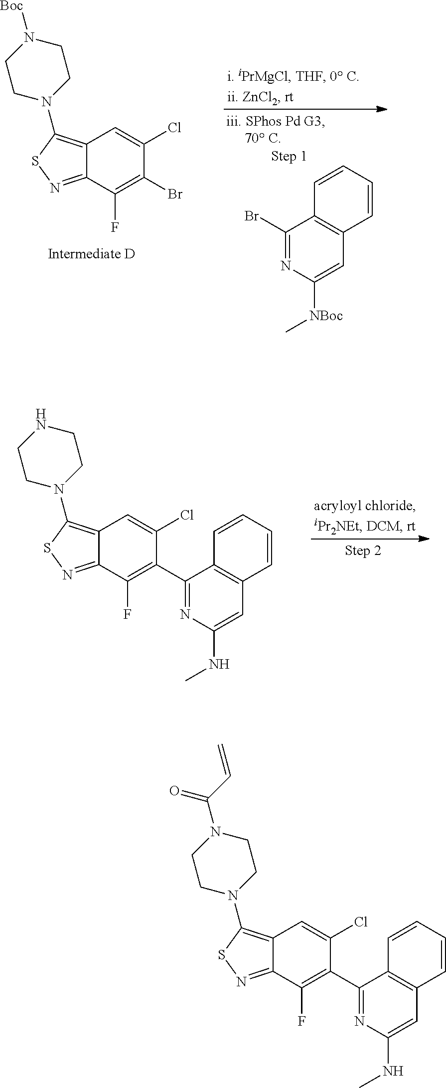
C1(Br)=NC([NBoc]C)=CC2=C1C=CC=C2.BrC1=C(F)C2=NSC(N3CCN([Boc])CC3)=C2C=C1Cl.C1(C2=C(F)C3=NSC(N4CCNCC4)=C3C=C2Cl)=NC(NC)=CC2=C1C=CC=C2.C1(C2=C(F)C3=NSC(N4CCN(C(C=C)=O)CC4)=C3C=C2Cl)=NC(NC)=CC2=C1C=CC=C2
